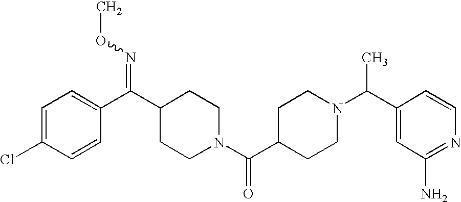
C1=C(Cl)C=CC(C(C2CCN(C(C3CCN(C(C4=CC(N)=NC=C4)C)CC3)=O)CC2)=NOC)=C1
